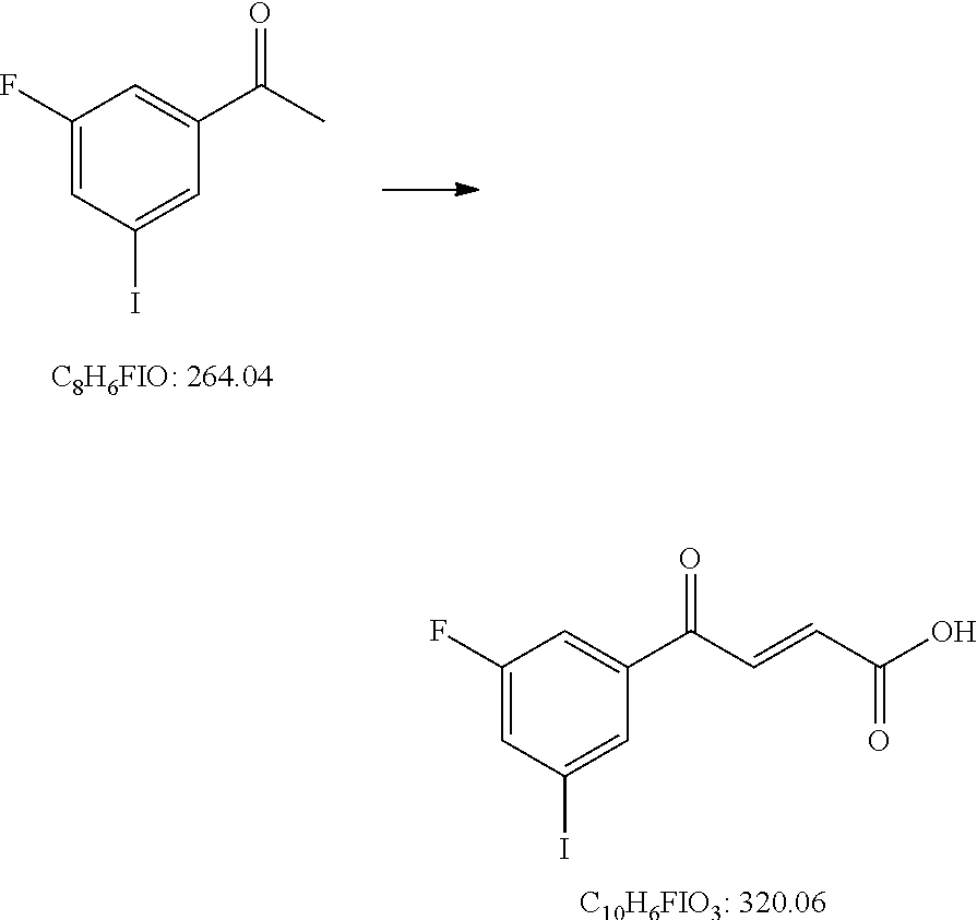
C1(F)=CC(I)=CC(C(=O)C)=C1.[C8H6FIO: 264.04].C1=C(F)C=C(C(=O)C=CC(O)=O)C=C1I.[C10H6FIO3: 320.06]
